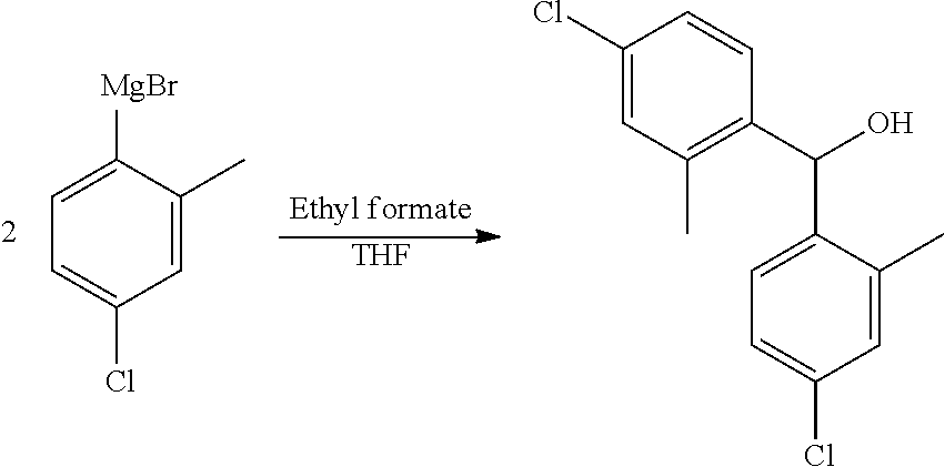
[THF].C1=C(C)C([MgBr])=CC=C1Cl.C1=C(C)C(C(O)C2=C(C)C=C(Cl)C=C2)=CC=C1Cl
